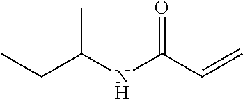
C(C(C)NC(C=C)=O)C
